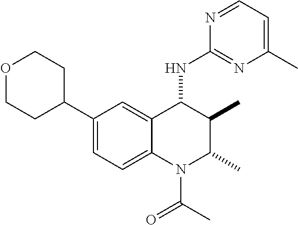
C1(C2CCOCC2)=CC=C2C(=C1)C(NC1=NC(C)=CC=N1)C(C)C(C)N2C(C)=O
